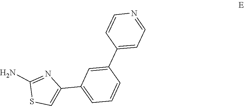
C1(N)=NC(C2=CC=CC(C3=CC=NC=C3)=C2)=CS1
